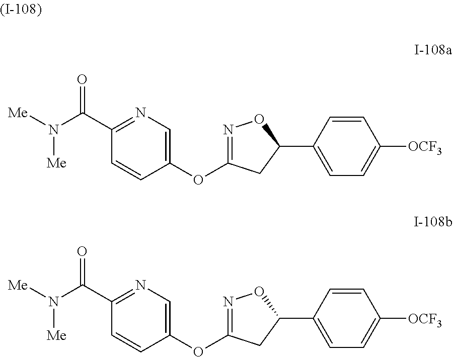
N1=C(OC2=CN=C(C(N([Me])[Me])=O)C=C2)CC(C2=CC=C([OCF3])C=C2)O1.N1=C(OC2=CN=C(C(N([Me])[Me])=O)C=C2)CC(C2=CC=C([OCF3])C=C2)O1
